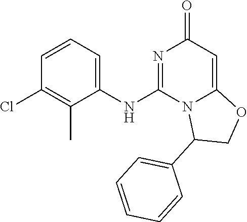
ClC1=C(C)C(NC2=NC(=O)C=C3N2C(C2=CC=CC=C2)CO3)=CC=C1
